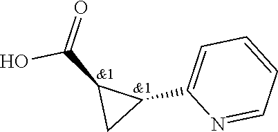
OC(C1C(C2=CC=CC=N2)C1)=O
